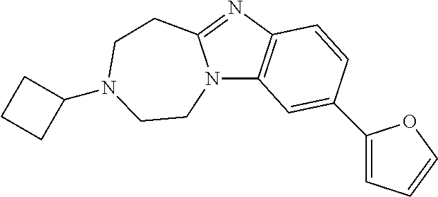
N12C3=C(N=C1CCN(C1CCC1)CC2)C=CC(C1=CC=CO1)=C3
